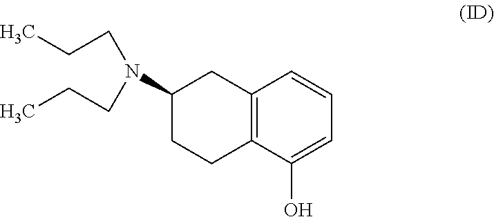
C12=C(C(O)=CC=C1)CCC(N(CCC)CCC)C2
